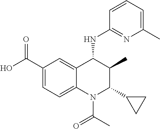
C1(C(O)=O)=CC=C2C(=C1)C(NC1=NC(C)=CC=C1)C(C)C(C1CC1)N2C(C)=O
